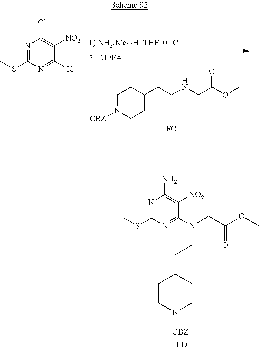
N1=C(SC)N=C(Cl)C([NO2])=C1Cl.C1N([CBZ])CCC(CCNCC(OC)=O)C1.[FC].N1=C(SC)N=C(N(CC(OC)=O)CCC2CCN([CBZ])CC2)C([NO2])=C1N.[FD]
